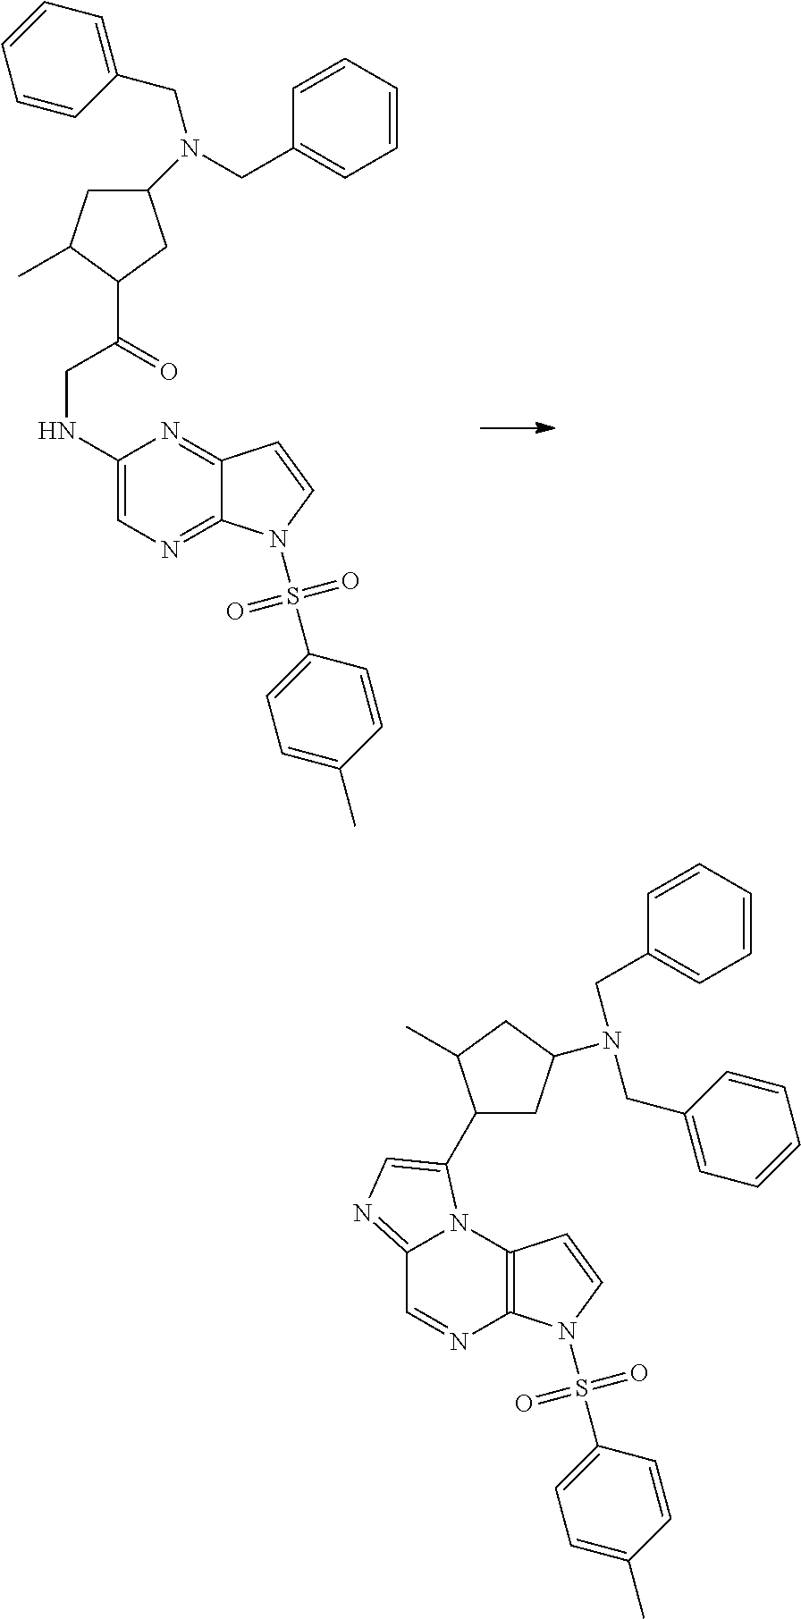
C1(NCC(C2CC(N(CC3=CC=CC=C3)CC3=CC=CC=C3)CC2C)=O)=CN=C2C(=N1)C=CN2S(C1=CC=C(C)C=C1)(=O)=O.C12=NC=C(C3CC(N(CC4=CC=CC=C4)CC4=CC=CC=C4)CC3C)N1C1=C(N=C2)N(S(C2=CC=C(C)C=C2)(=O)=O)C=C1
